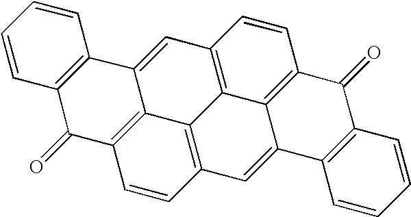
C1=CC=CC2=C1C1=CC3=C4C5=C(C=CC(=C15)C2=O)C=C1C4=C(C=C3)C(=O)C2=C1C=CC=C2
